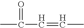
CC(=O)C=CC
